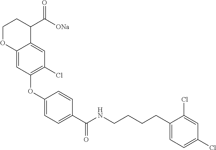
C1(OC2=C(Cl)C=C3C(=C2)OCCC3C([ONa])=O)=CC=C(C(NCCCCC2=CC=C(Cl)C=C2Cl)=O)C=C1
